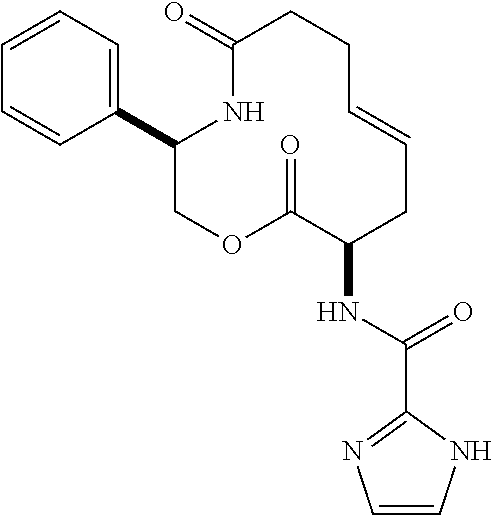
C1=CC=C(C2COC(=O)C(NC(C3=NC=CN3)=O)CC=CCCC(=O)N2)C=C1
